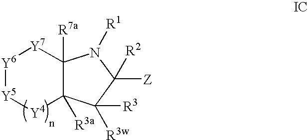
[Y6]1[Y5][Y4]C2([R3a])C([R7a])([Y7]1)N([R1])C([Z])([R2])C2([R3w])[R3]
